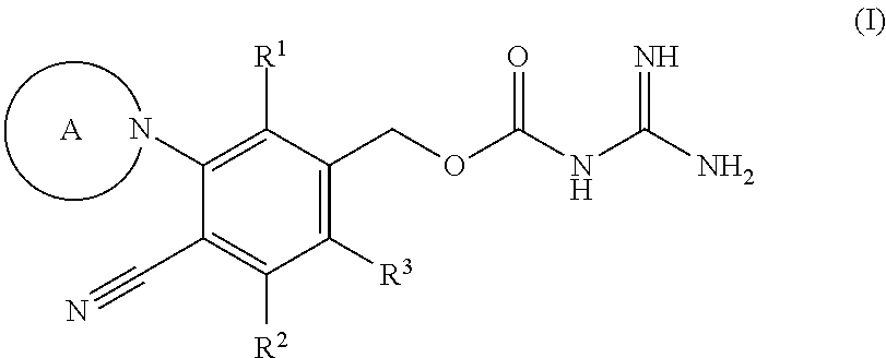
C1(N)=C([R1])C(COC(NC(N)=N)=O)=C([R3])C([R2])=C1C#N.[A]
